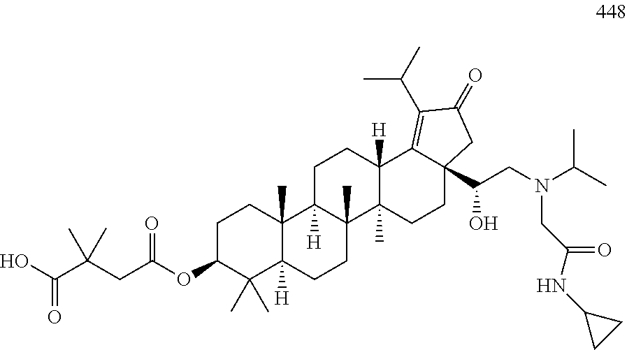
C1C(OC(CC(C(O)=O)(C)C)=O)C(C)(C)C2([H])C(C)(C1)C1([H])C(C)(CC2)C2(C)C([H])(CC1)C1=C(C(C)C)C(=O)CC1(C(O)CN(C(C)C)CC(NC1CC1)=O)CC2
